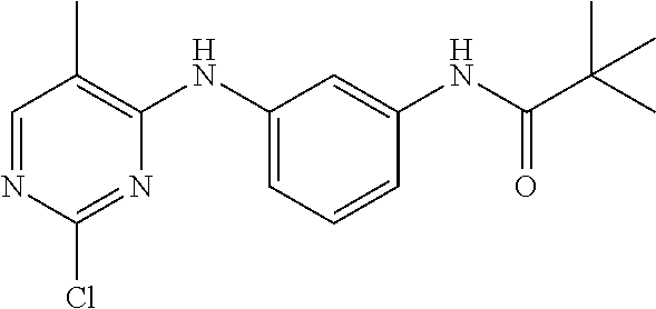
C1=NC(Cl)=NC(NC2=CC=CC(NC(C(C)(C)C)=O)=C2)=C1C
